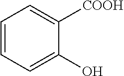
C1=CC=C(O)C([COOH])=C1
